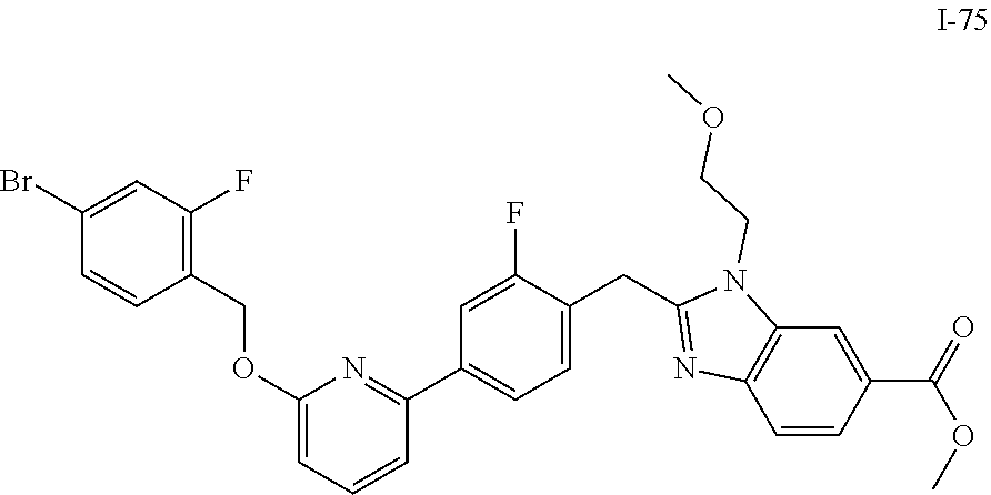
C1(OCC2=C(F)C=C(Br)C=C2)=CC=CC(C2=CC=C(CC3=NC4=C(N3CCOC)C=C(C(OC)=O)C=C4)C(F)=C2)=N1
